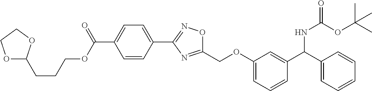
O1C(CCCOC(C2=CC=C(C3=NOC(COC4=CC=CC(C(C5=CC=CC=C5)NC(OC(C)(C)C)=O)=C4)=N3)C=C2)=O)OCC1
